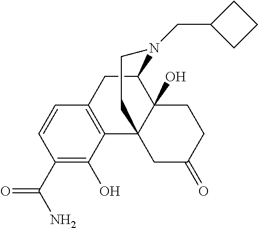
C1(C(=O)N)=C(O)C2=C(C=C1)CC1C3(O)C2(CC(=O)CC3)CCN1CC1CCC1
